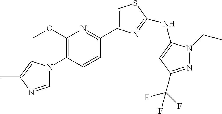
C1=NC(C)=CN1C1=C(OC)N=C(C2=CSC(NC3=CC(C(F)(F)F)=NN3CC)=N2)C=C1
